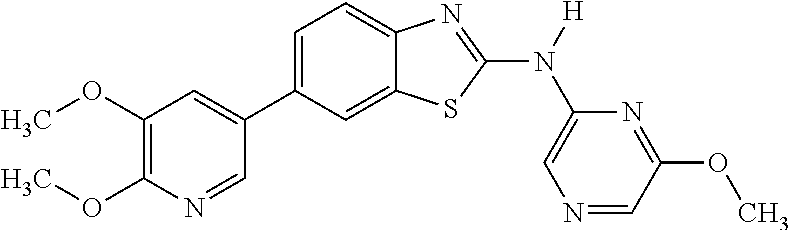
C1(OC)=C(OC)N=CC(C2=CC=C3C(=C2)SC(N([H])C2=CN=CC(OC)=N2)=N3)=C1
